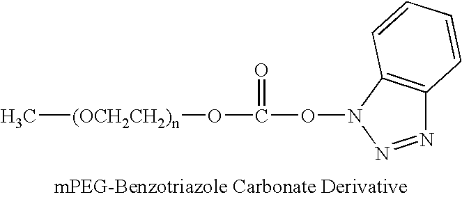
C[(OCH2CH2)n]OC(=O)ON1C2=C(N=N1)C=CC=C2
